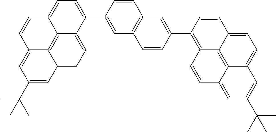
C1(C2=C3C4=C5C(=CC=C4C=C2)C=C(C(C)(C)C)C=C5C=C3)=CC2=C(C=C1)C=C(C1=CC=C3C4=C5C(=CC(C(C)(C)C)=CC5=CC=C41)C=C3)C=C2
